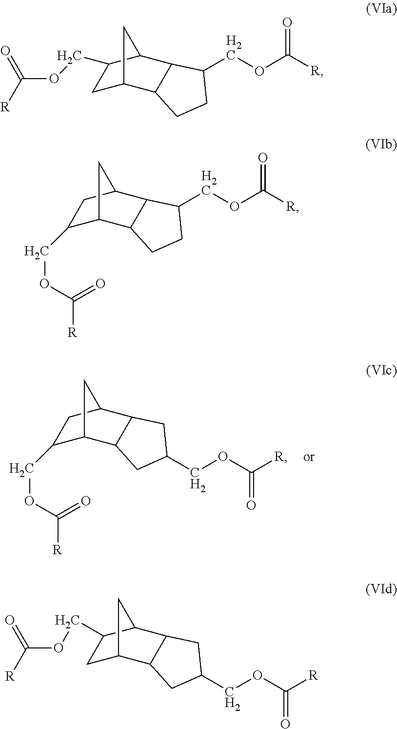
C1(COC([R])=O)C2C3C(C(C1)C2)CC(COC([R])=O)C3.C1C2C3C(C(C1COC([R])=O)C2)C(COC([R])=O)CC3.C1(COC([R])=O)C2C3C(C(C1)C2)C(COC([R])=O)CC3.C1C2C3C(C(C1COC([R])=O)C2)CC(COC([R])=O)C3
